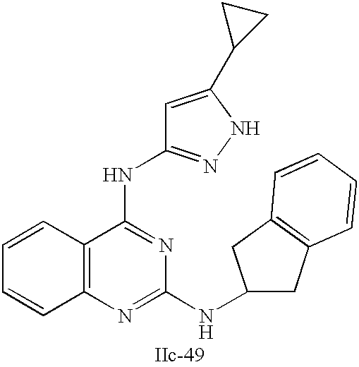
C12=C(N=C(NC3CC4=C(C3)C=CC=C4)N=C1NC1=NNC(C3CC3)=C1)C=CC=C2
